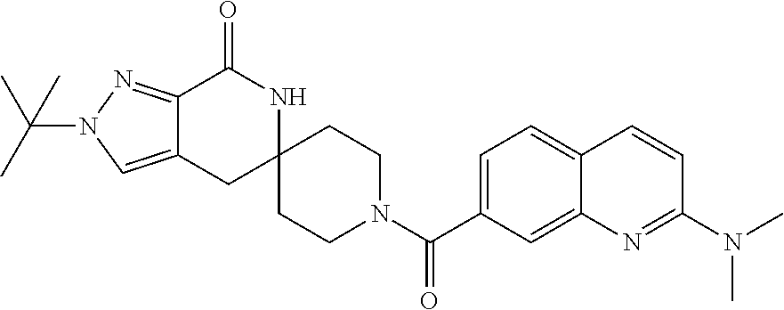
C12=NN(C(C)(C)C)C=C1CC1(NC2=O)CCN(C(C2=CC=C3C(=C2)N=C(N(C)C)C=C3)=O)CC1
